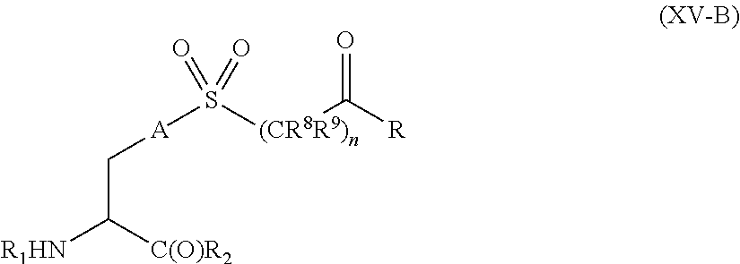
C(C([R1HN])[C(O)R2])[A]S(=O)([(CR8R9)n]C([R])=O)=O
